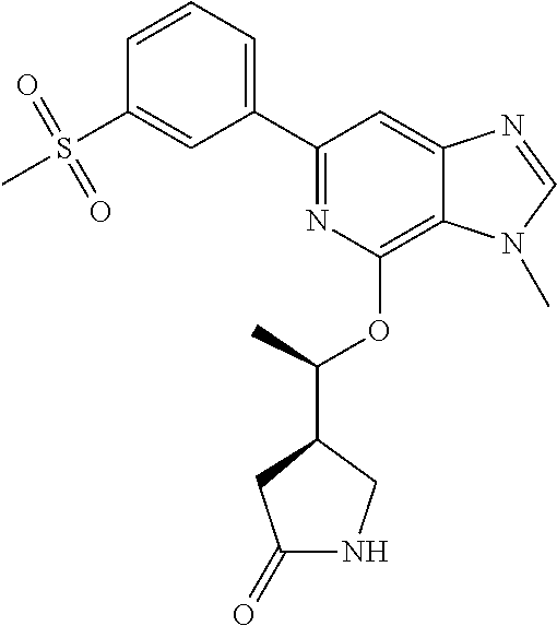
C1(C2=NC(OC(C)C3CNC(=O)C3)=C3C(=C2)N=CN3C)=CC=CC(S(C)(=O)=O)=C1
